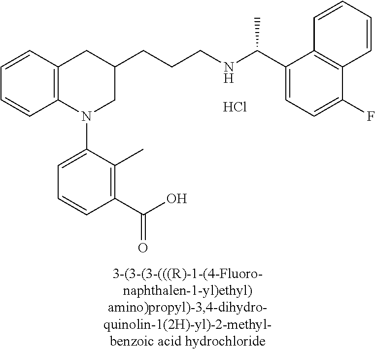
Cl.C1=CC2=C(C=C1)N(C1=CC=CC(C(O)=O)=C1C)CC(CCCNC(C1=CC=C(F)C3=C1C=CC=C3)C)C2
